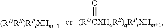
[(RURS)RPlXHm+1].[(RUCXHoRS)qRPlXHm+1]=O
